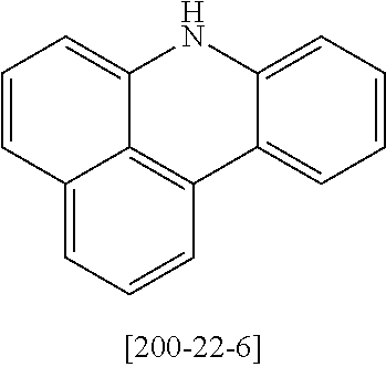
C1=CC2=CC=CC3=C2C(=C1)NC1=CC=CC=C31
